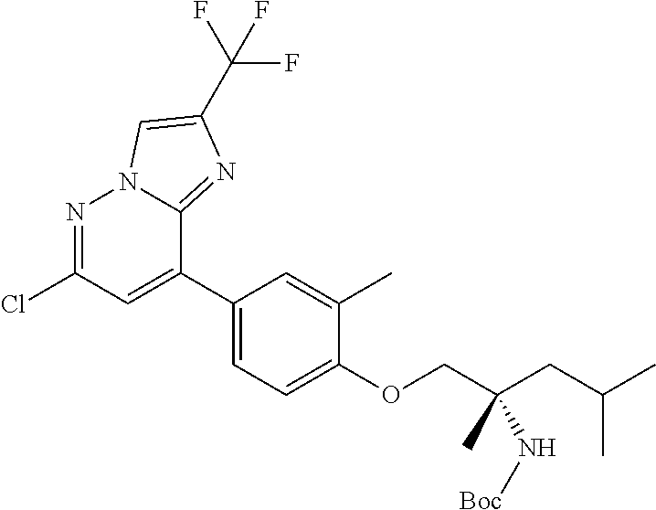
N1=C(Cl)C=C(C2=CC=C(OCC(CC(C)C)(C)N[Boc])C(C)=C2)C2=NC(C(F)(F)F)=CN12
